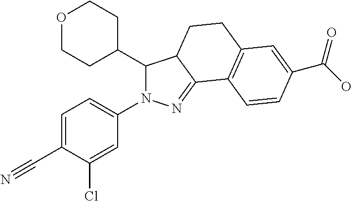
C1(C2CCOCC2)N(C2=CC=C(C#N)C(Cl)=C2)N=C2C1CCC1=C2C=CC(C(=O)O)=C1
